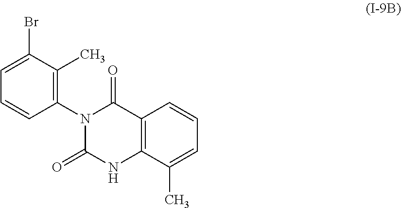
C1=C(Br)C(C)=C(N2C(=O)C3=C(C(C)=CC=C3)NC2=O)C=C1
